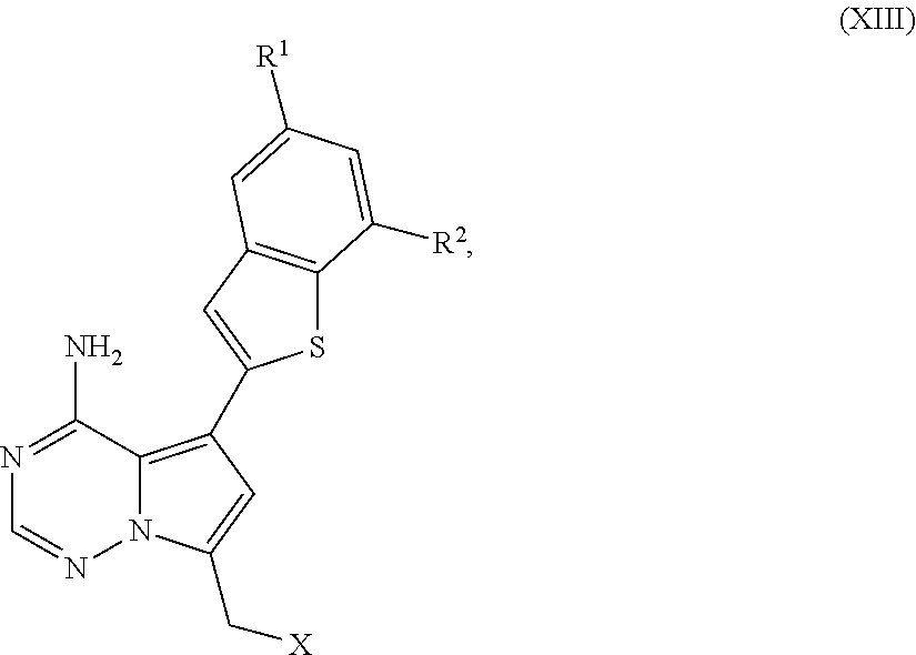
N1=C(N)C2=C(C3=CC4=C(S3)C([R2])=CC([R1])=C4)C=C(C[X])N2N=C1
